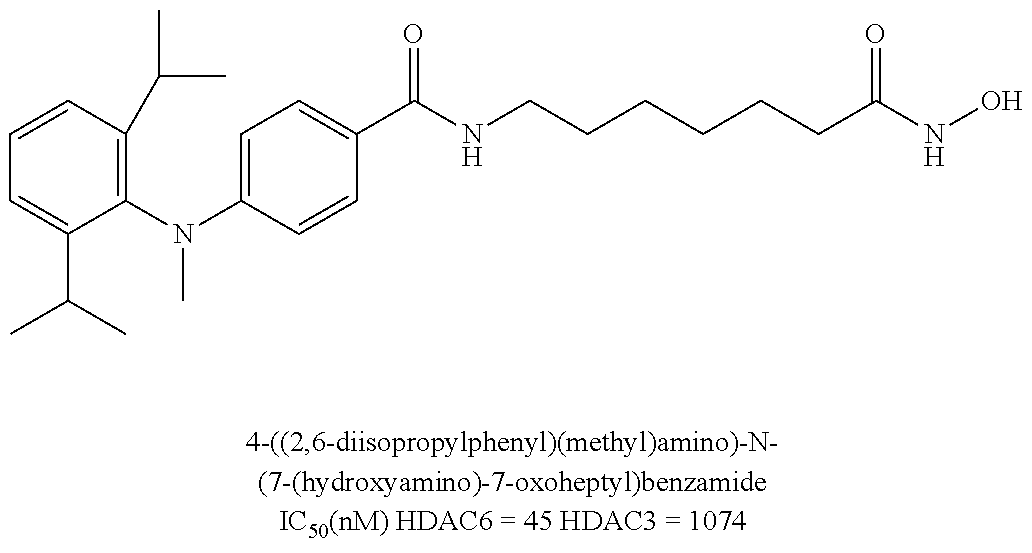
C1=CC(C(C)C)=C(N(C2=CC=C(C(NCCCCCCC(NO)=O)=O)C=C2)C)C(C(C)C)=C1
